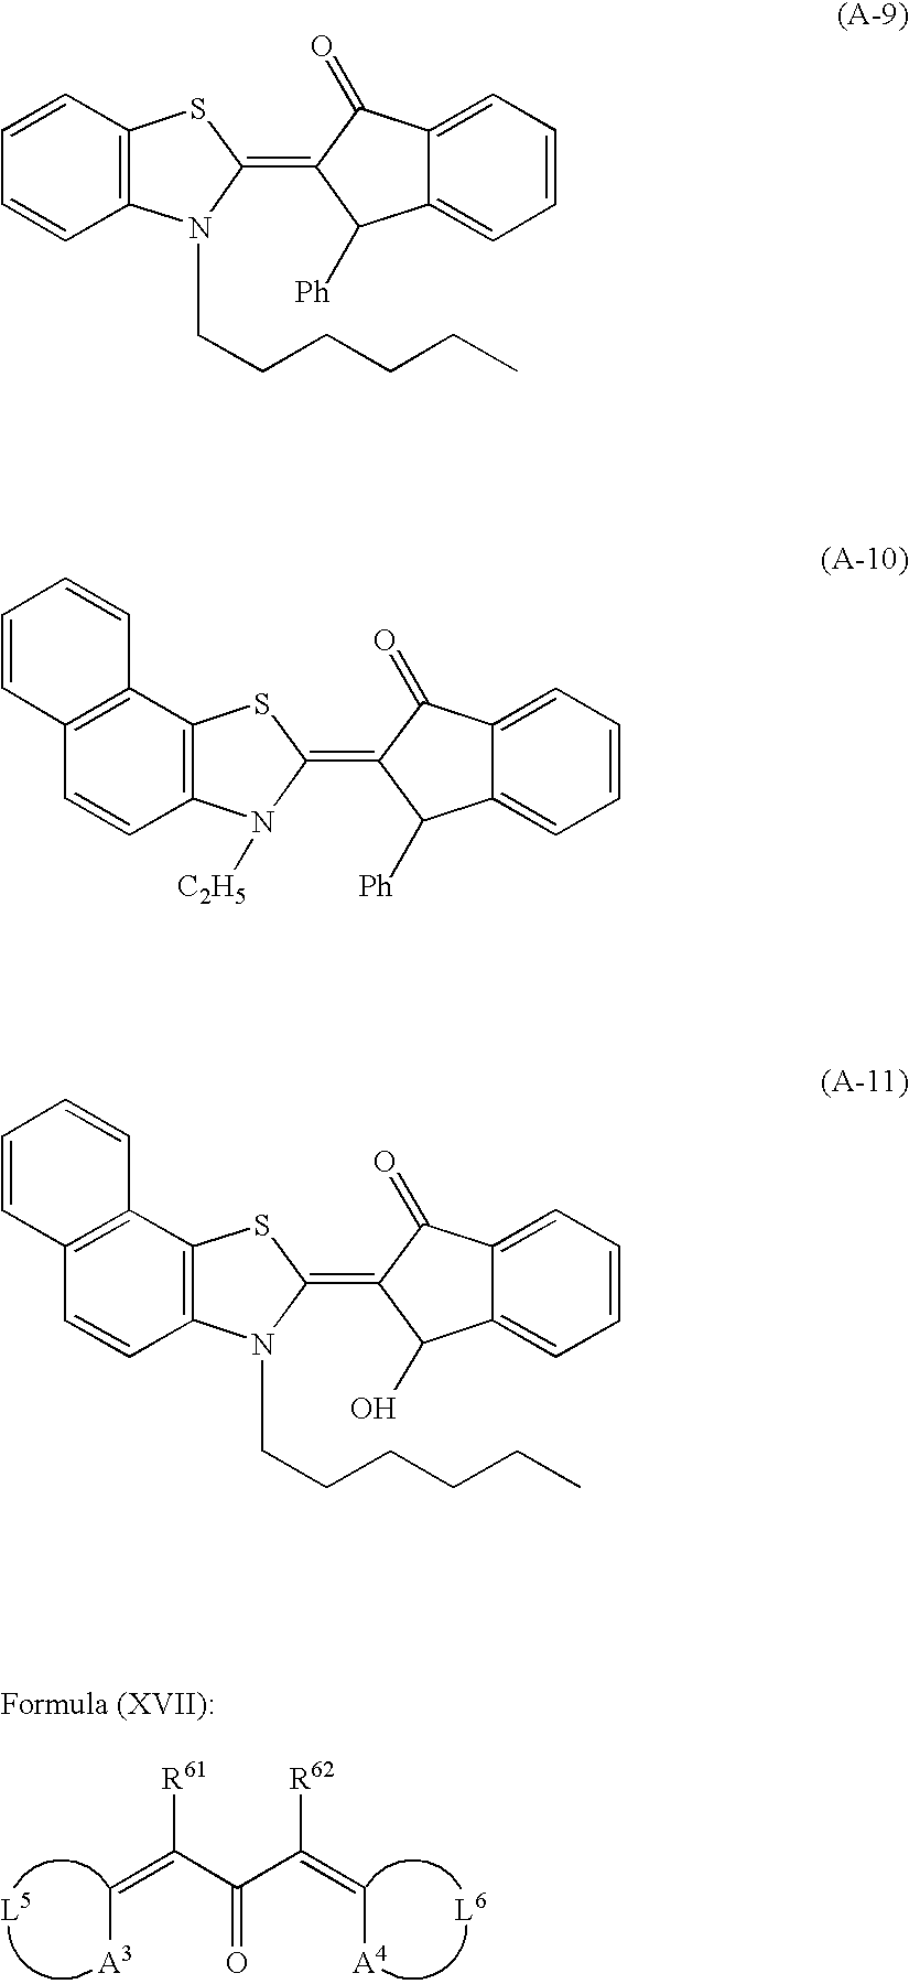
[R61]C(C(C(=C[A4])[R62])=O)=C[A3].[L5].[L6].C1=CC2=C(C=C1)N(CCCCCC)C(=C1C([Ph])C3=CC=CC=C3C1=O)S2.C12=C(C3=C(C=C1)N([C2H5])C(=C1C([Ph])C4=CC=CC=C4C1=O)S3)C=CC=C2.C12=C(C3=C(C=C1)N(CCCCCC)C(=C1C(O)C4=CC=CC=C4C1=O)S3)C=CC=C2
